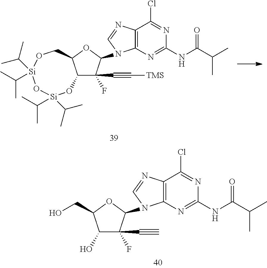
C1(O)C(F)(C#C)C(N2C3=C(C(Cl)=NC(NC(C(C)C)=O)=N3)N=C2)OC1CO.C12C(F)(C#C[TMS])C(N3C4=C(C(Cl)=NC(NC(C(C)C)=O)=N4)N=C3)OC1CO[Si](C(C)C)(C(C)C)O[Si](C(C)C)(C(C)C)O2
